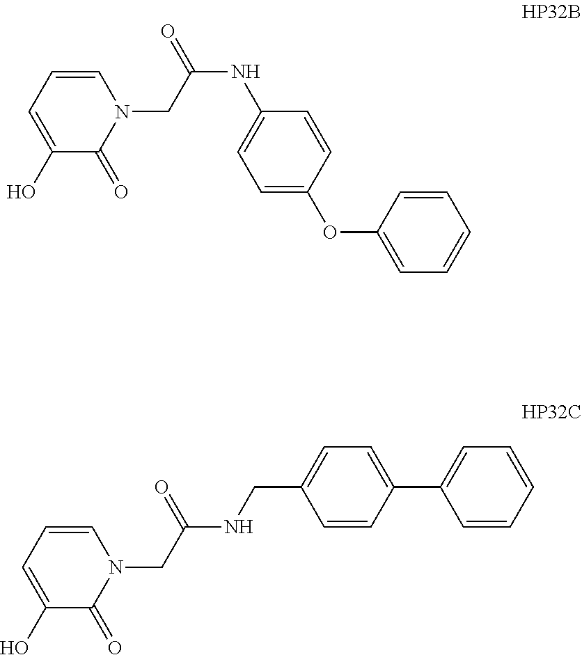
C1=CC=C(O)C(=O)N1CC(NC1=CC=C(OC2=CC=CC=C2)C=C1)=O.C1=CC=C(O)C(=O)N1CC(NCC1=CC=C(C2=CC=CC=C2)C=C1)=O
